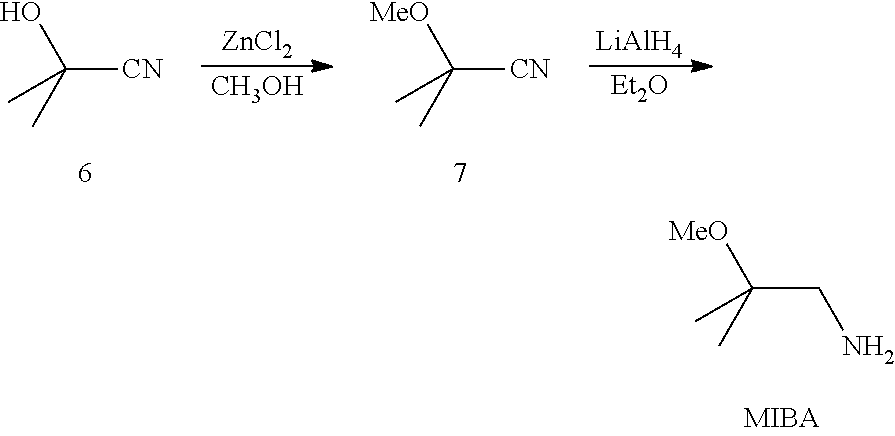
C(CN)(C)([MeO])C.C([CN])(C)(O)C.[ZnCl2].[CH3OH].C([CN])(C)([MeO])C.[LiAlH4].[Et2O]
